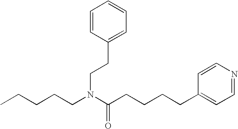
C(CCN(C(CCCCC1=CC=NC=C1)=O)CCC1=CC=CC=C1)CC
